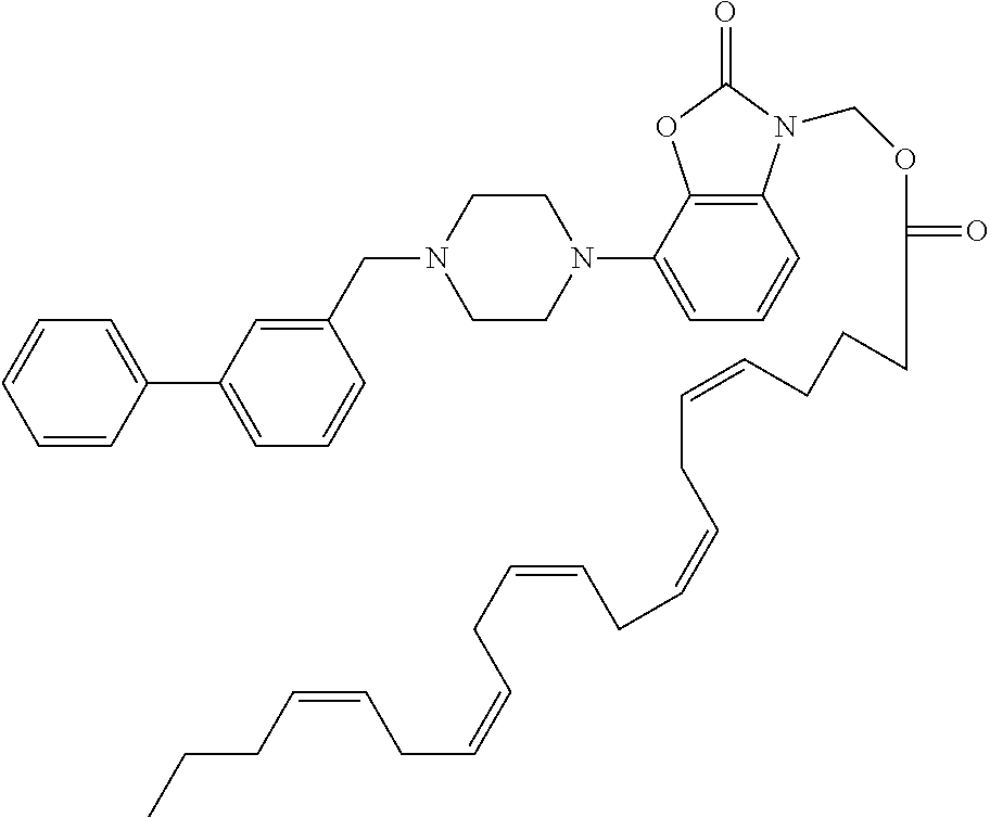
C1=CC(C2=CC=CC(CN3CCN(C4=CC=CC5=C4OC(=O)N5COC(CCCC=CCC=CCC=CCC=CCC=CCCC)=O)CC3)=C2)=CC=C1
